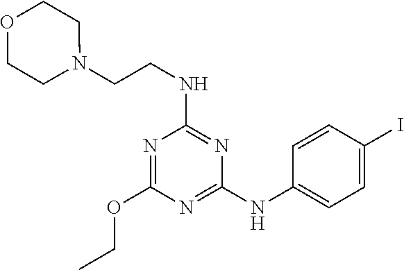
N1=C(NC2=CC=C(I)C=C2)N=C(NCCN2CCOCC2)N=C1OCC
